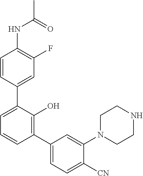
C1(NC(C)=O)=C(F)C=C(C2=CC=CC(C3=CC=C([CN])C(N4CCNCC4)=C3)=C2O)C=C1
